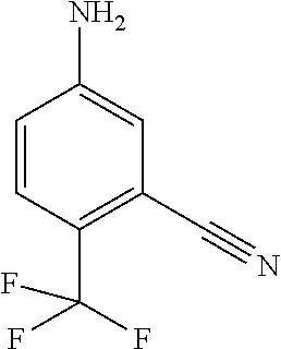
C1=CC(C(F)(F)F)=C(C#N)C=C1N
